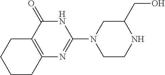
C12=C(C(=O)NC(N3CCNC(CO)C3)=N1)CCCC2
